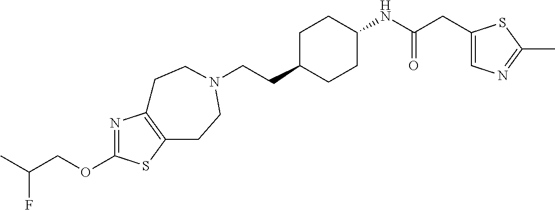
C(CC1CCC(NC(CC2=CN=C(C)S2)=O)CC1)N1CCC2=C(N=C(OCC(C)F)S2)CC1
